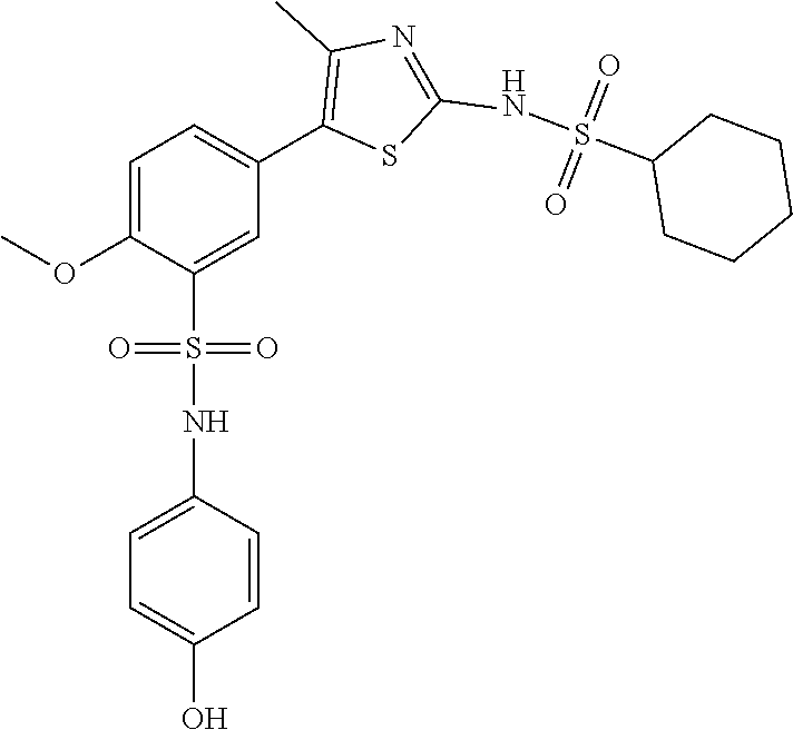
C1=C(OC)C(S(NC2=CC=C(O)C=C2)(=O)=O)=CC(C2=C(C)N=C(NS(C3CCCCC3)(=O)=O)S2)=C1
